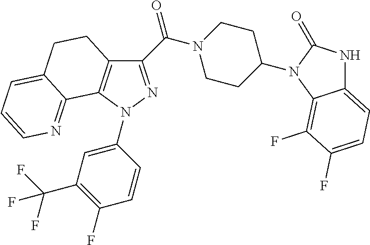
C1(C(=O)N2CCC(N3C(=O)NC4=CC=C(F)C(F)=C43)CC2)=NN(C2=CC(C(F)(F)F)=C(F)C=C2)C2=C1CCC1=CC=CN=C21
